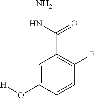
C1=C(O[H])C=CC(F)=C1C(NN)=O
